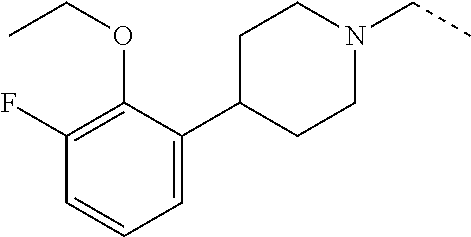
C1(C2CCN(CC)CC2)=CC=CC(F)=C1OCC
